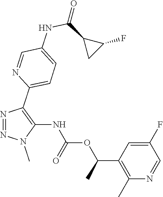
N1=NC(C2=CC=C(NC(C3C(F)C3)=O)C=N2)=C(NC(OC(C2=C(C)N=CC(F)=C2)C)=O)N1C
